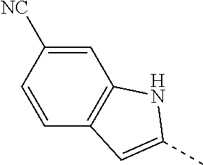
C1=CC([NC])=CC2=C1C=C(C)N2
